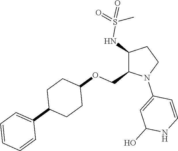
C1(NS(=O)(=O)C)C(COC2CCC(C3=CC=CC=C3)CC2)N(C2=CC(O)NC=C2)CC1
